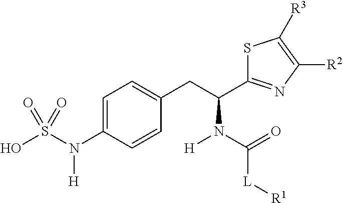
C1=C(N(S(O)(=O)=O)[H])C=CC(CC(C2=NC([R2])=C([R3])S2)N(C(=O)[L][R1])[H])=C1
